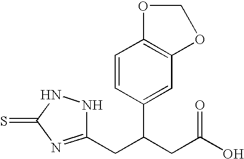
C1(CC(CC(O)=O)C2=CC3=C(C=C2)OCO3)=NC(=S)NN1
